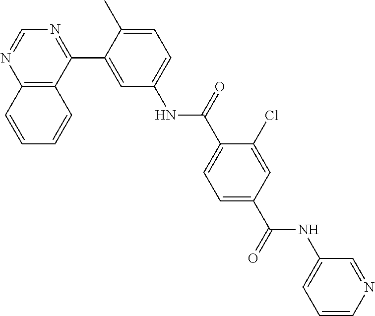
C12=C(C(C3=CC(NC(C4=CC=C(C(=O)NC5=CC=CN=C5)C=C4Cl)=O)=CC=C3C)=NC=N1)C=CC=C2
